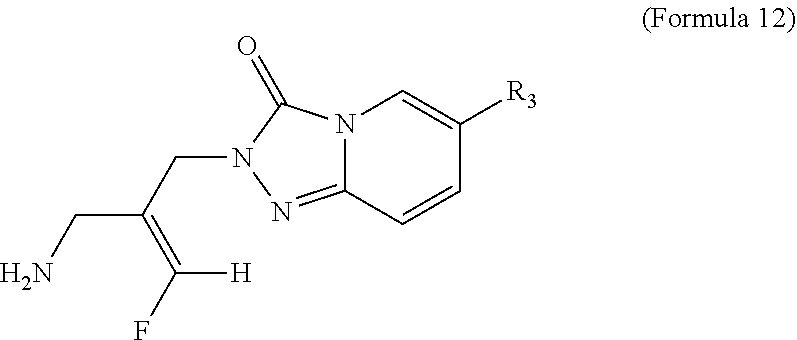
N12C(=NN(CC(CN)=C(F)[H])C1=O)C=CC([R3])=C2
